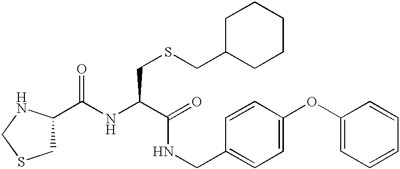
C1C(C(NC(C(NCC2=CC=C(OC3=CC=CC=C3)C=C2)=O)CSCC2CCCCC2)=O)NCS1
